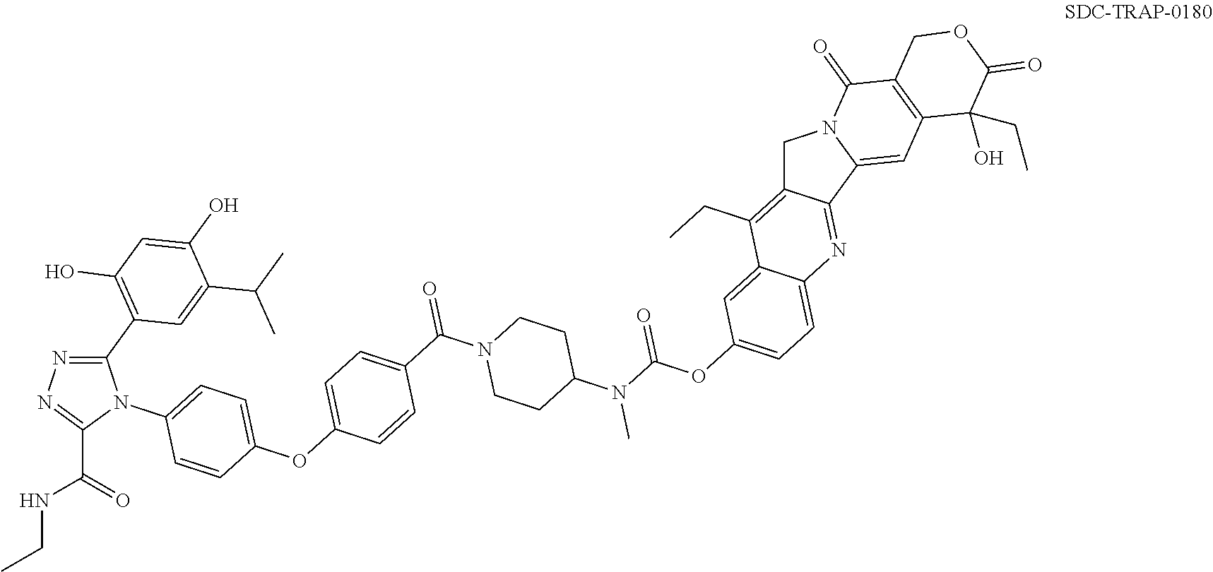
C1(C2=C(O)C=C(O)C(C(C)C)=C2)=NN=C(C(=O)NCC)N1C1=CC=C(OC2=CC=C(C(N3CCC(N(C(OC4=CC=C5C(=C4)C(CC)=C4C(=N5)C5=CC6=C(C(=O)N5C4)COC(=O)C6(O)CC)=O)C)CC3)=O)C=C2)C=C1
